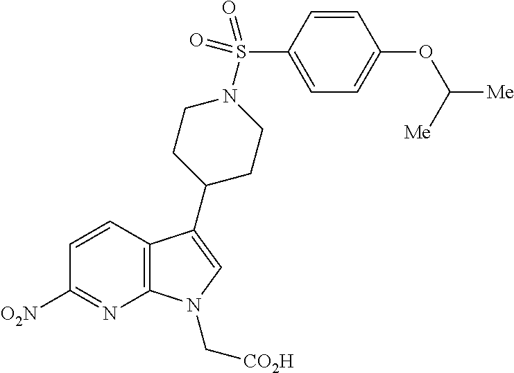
C12=C(C(C3CCN(S(C4=CC=C(OC([Me])[Me])C=C4)(=O)=O)CC3)=CN1C[CO2H])C=CC([O2N])=N2
